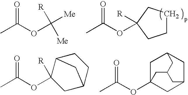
O=C(OC([Me])([R])[Me])C.O=C(OC1([R])CCCC1)C.O=C(OC1([R])CC2CCC1C2)C.C1C2CC3CC1(OC(=O)C)CC(C2)C3
